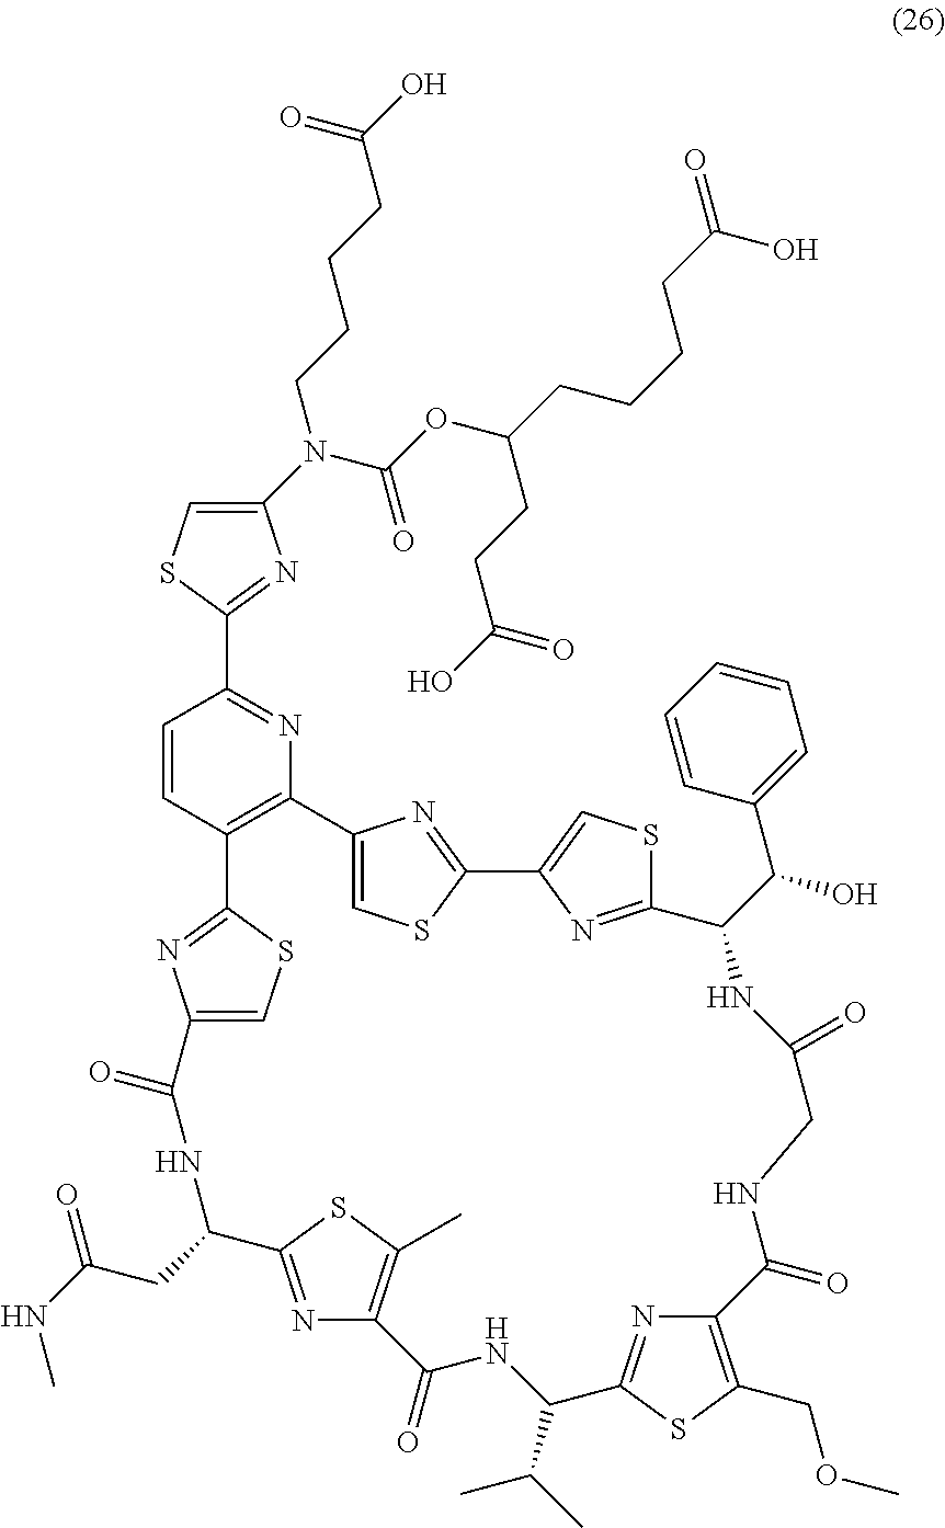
O(C(N(CCCCC(O)=O)C1=CSC(C2=NC3=C(C=C2)C2=NC(=CS2)C(=O)NC(CC(=O)NC)C2=NC(=C(C)S2)C(=O)NC(C(C)C)C2=NC(=C(COC)S2)C(=O)NCC(=O)NC(C(O)C2=CC=CC=C2)C2=NC(=CS2)C2=NC3=CS2)=N1)=O)C(CCCCC(=O)O)CCC(O)=O
